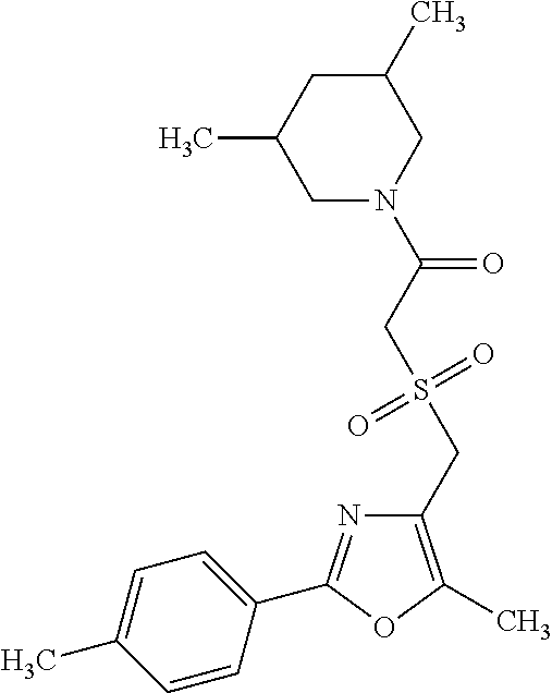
C1(CS(=O)(=O)CC(=O)N2CC(C)CC(C)C2)=C(C)OC(C2=CC=C(C)C=C2)=N1
